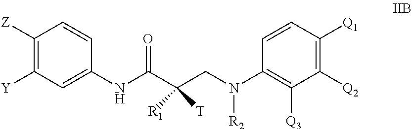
C1(NC(C(CN(C2=C([Q3])C([Q2])=C([Q1])C=C2)[R2])([R1])[T])=O)=CC([Y])=C([Z])C=C1
